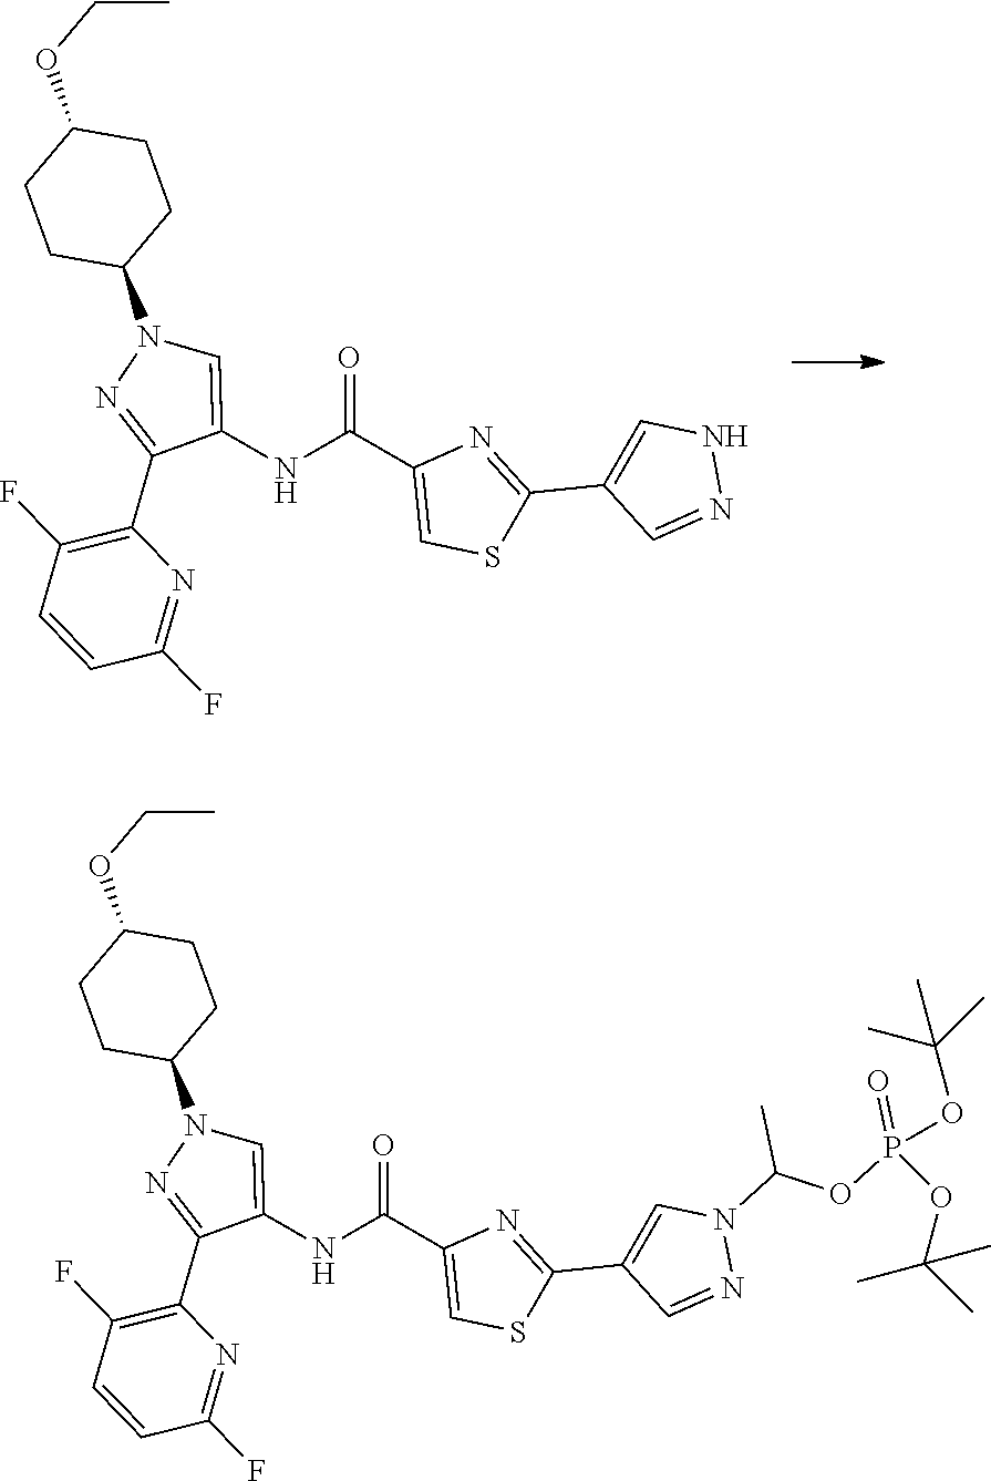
C1(F)=C(C2=NN(C3CCC(OCC)CC3)C=C2NC(C2=CSC(C3=CNN=C3)=N2)=O)N=C(F)C=C1.C1(F)=C(C2=NN(C3CCC(OCC)CC3)C=C2NC(C2=CSC(C3=CN(C(OP(=O)(OC(C)(C)C)OC(C)(C)C)C)N=C3)=N2)=O)N=C(F)C=C1
